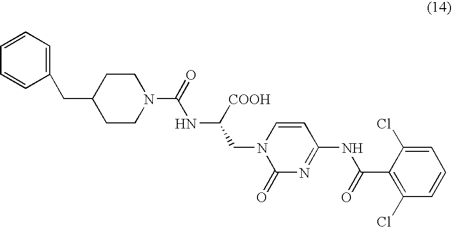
N(C([COOH])CN1C(=O)N=C(NC(C2=C(Cl)C=CC=C2Cl)=O)C=C1)C(N1CCC(CC2=CC=CC=C2)CC1)=O
